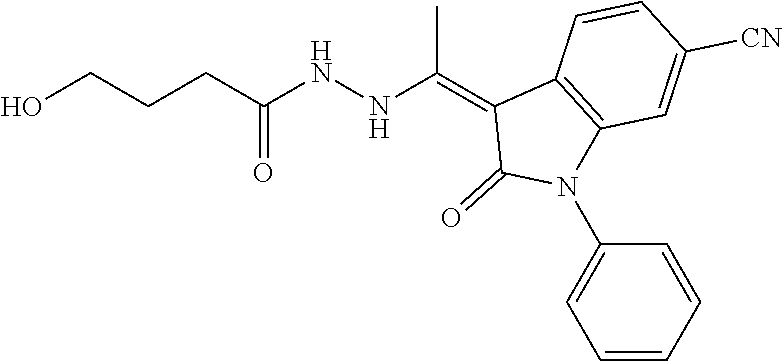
C1=CC([CN])=CC2=C1C(=C(NNC(CCCO)=O)C)C(=O)N2C1=CC=CC=C1
